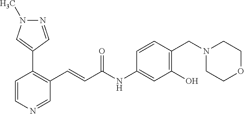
N1=CC(C2=C(C=CC(NC3=CC(O)=C(CN4CCOCC4)C=C3)=O)C=NC=C2)=CN1C
